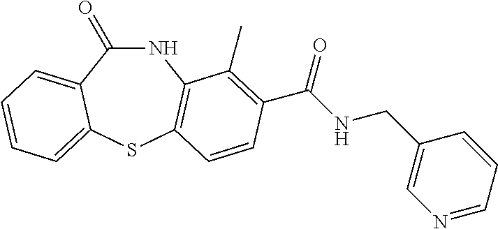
C1(=O)NC2=C(SC3=CC=CC=C13)C=CC(C(NCC1=CN=CC=C1)=O)=C2C
